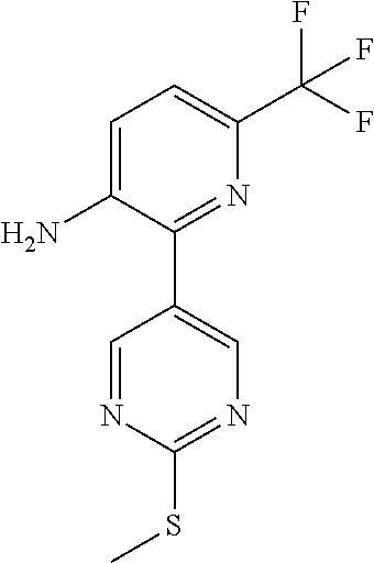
C1=C(N)C(C2=CN=C(SC)N=C2)=NC(C(F)(F)F)=C1
